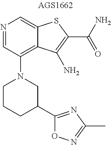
N1=CC(N2CCCC(C3=NC(C)=NO3)C2)=C2C(=C1)SC(C(N)=O)=C2N
